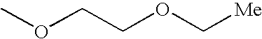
COCCOC[Me]
